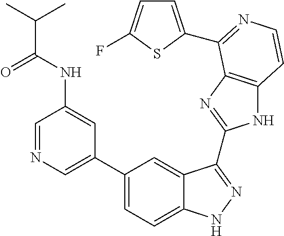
C1(C2=CN=CC(NC(=O)C(C)C)=C2)=CC=C2C(=C1)C(C1=NC3=C(N1)C=CN=C3C1=CC=C(F)S1)=NN2
